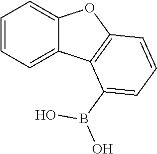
C12=CC=CC=C1C1=C(O2)C=CC=C1B(O)O
